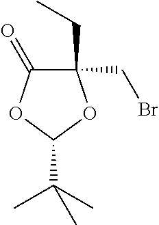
C1(CC)(CBr)C(=O)OC(C(C)(C)C)O1
